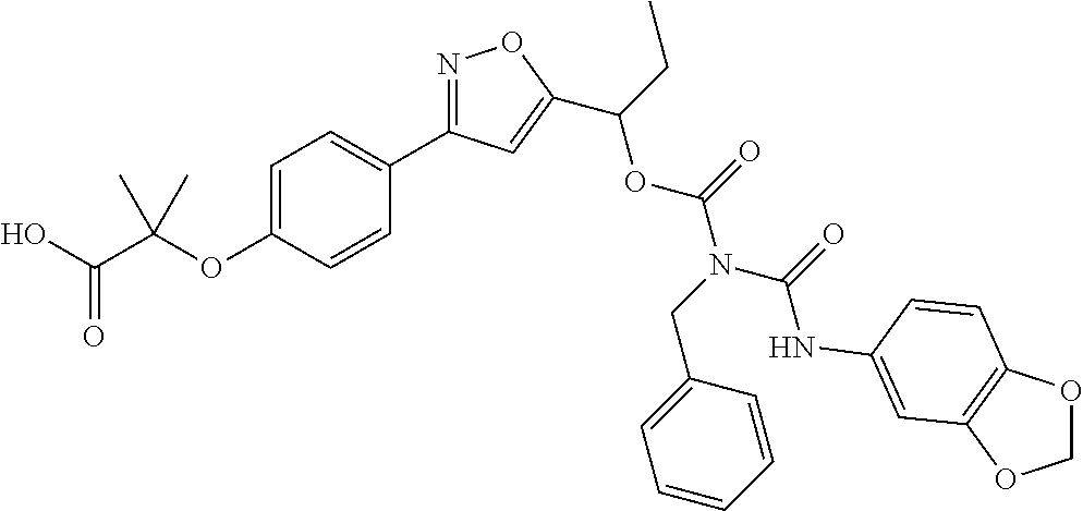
C1=C(OC(C(O)=O)(C)C)C=CC(C2=NOC(C(CC)OC(N(CC3=CC=CC=C3)C(=O)NC3=CC4=C(OCO4)C=C3)=O)=C2)=C1
